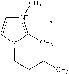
C1=CN(CCCC)C(C)=[N+]1C.[Cl-]
